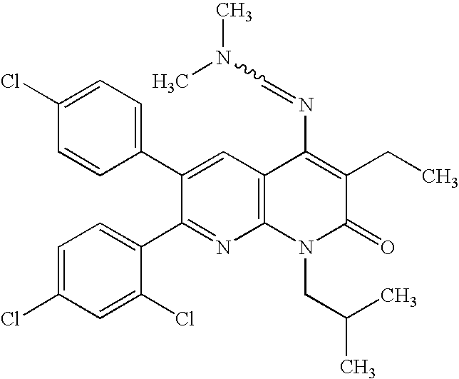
C1=CC(C2=CC3=C(N=C2C2=CC=C(Cl)C=C2Cl)N(CC(C)C)C(=O)C(CC)=C3N=CN(C)C)=CC=C1Cl
